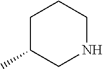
C1C(C)CNCC1
